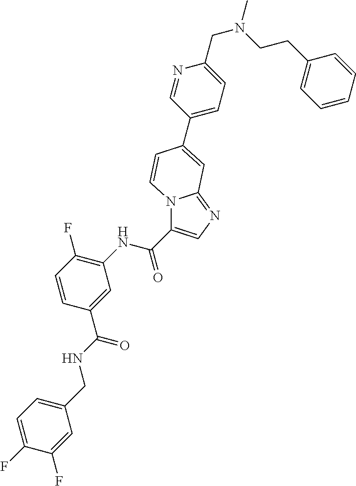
C1=CC(C(NCC2=CC=C(F)C(F)=C2)=O)=CC(NC(=O)C2=CN=C3N2C=CC(C2=CC=C(CN(C)CCC4=CC=CC=C4)N=C2)=C3)=C1F
